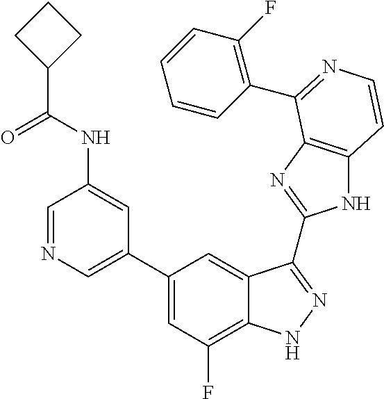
C1(C2=CN=CC(NC(C3CCC3)=O)=C2)=CC(F)=C2C(=C1)C(C1=NC3=C(N1)C=CN=C3C1=C(F)C=CC=C1)=NN2
